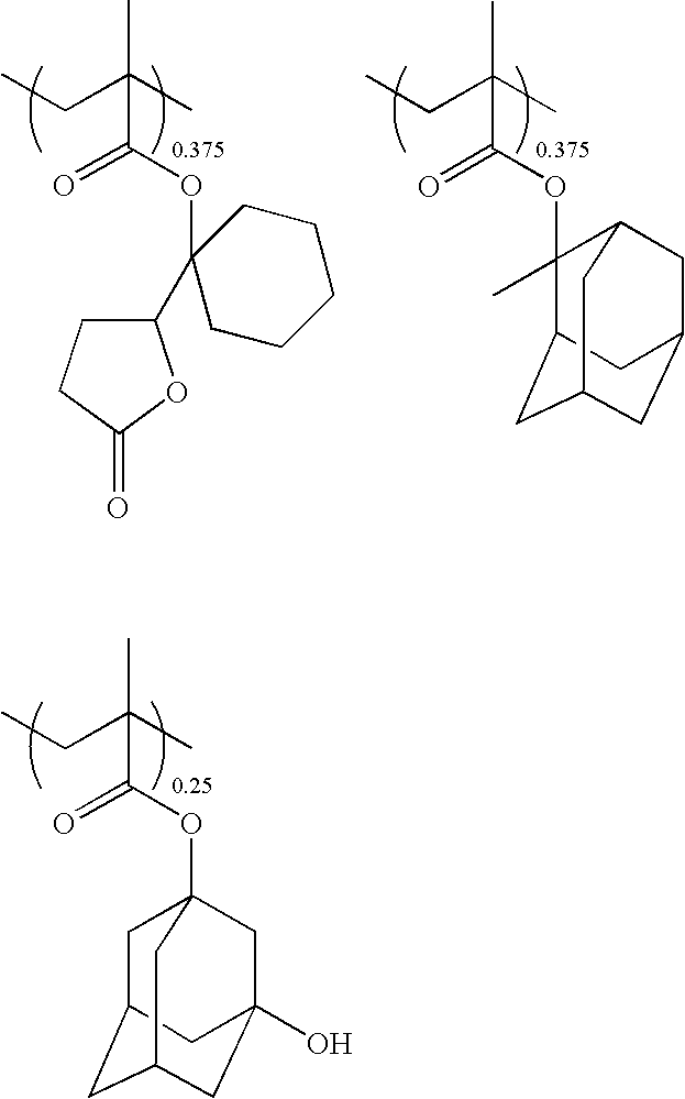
CCC(C)(C)C(OC1(C2CCC(=O)O2)CCCCC1)=O.CCC(C)(C)C(OC1(C)C2CC3CC(CC1C3)C2)=O.CCC(C)(C)C(OC12CC3CC(CC(O)(C1)C3)C2)=O
